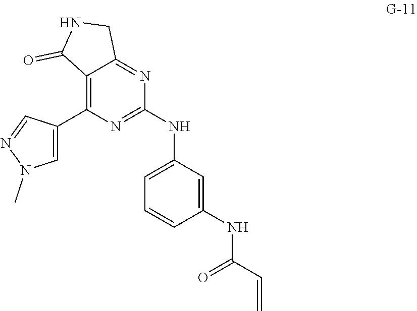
C1=CC(NC(C=C)=O)=CC(NC2=NC(C3=CN(C)N=C3)=C3C(=N2)CNC3=O)=C1
